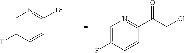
C1=C(F)C=CC(Br)=N1.C1=C(F)C=CC(C(CCl)=O)=N1
